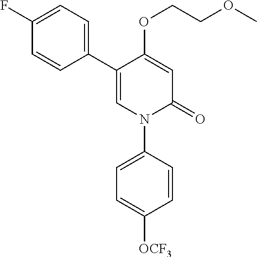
C1=C(OCCOC)C(C2=CC=C(F)C=C2)=CN(C2=CC=C([OCF3])C=C2)C1=O
